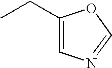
CCC1=CN=CO1
